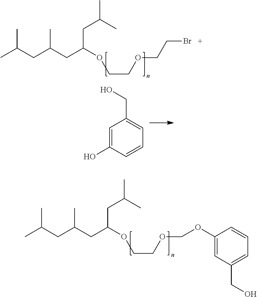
CC(CC(CC(OCCOCCBr)CC(C)C)C)C.CC(CC(CC(OCCOCOC1=CC(CO)=CC=C1)CC(C)C)C)C.C1=C(O)C=CC=C1CO
